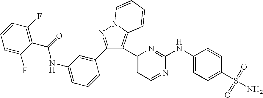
C12=C(C3=CC=NC(NC4=CC=C(S(N)(=O)=O)C=C4)=N3)C(C3=CC(NC(C4=C(F)C=CC=C4F)=O)=CC=C3)=NN1C=CC=C2
